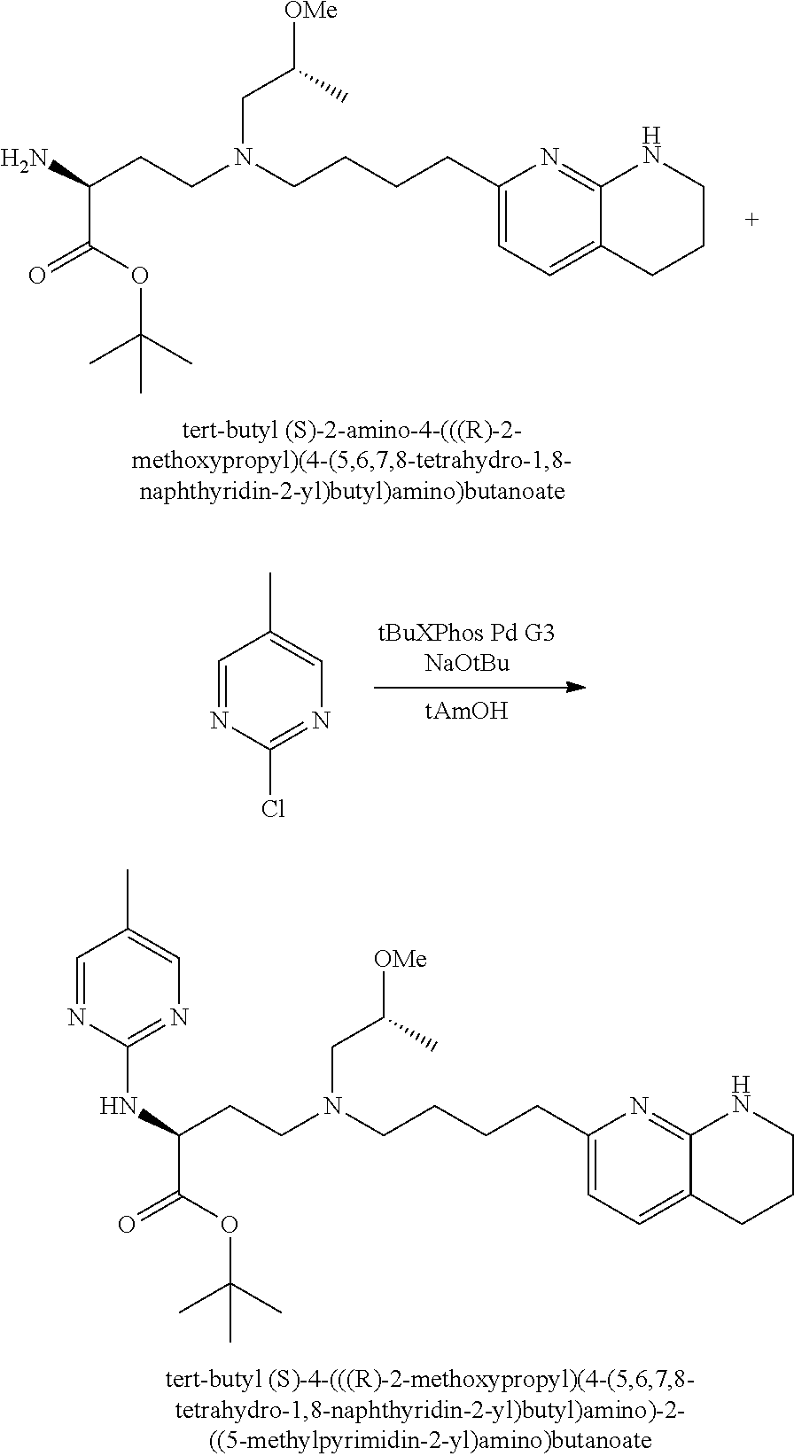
C12=CC=C(CCCCN(CCC(N)C(=O)OC(C)(C)C)CC(C)[OMe])N=C1NCCC2.N1=CC(C)=CN=C1Cl.[tAmOH].[tBuXPhos Pd G3NaOtBu].C12=CC=C(CCCCN(CCC(NC3=NC=C(C)C=N3)C(=O)OC(C)(C)C)CC(C)[OMe])N=C1NCCC2
